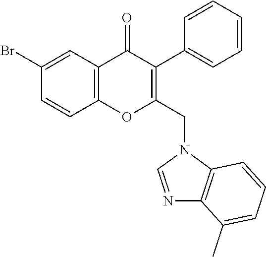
C1=CC2=C(C=C1Br)C(=O)C(C1=CC=CC=C1)=C(CN1C=NC3=C1C=CC=C3C)O2
